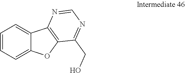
C1=CC=C2C(=C1)C1=C(O2)C(CO)=NC=N1
